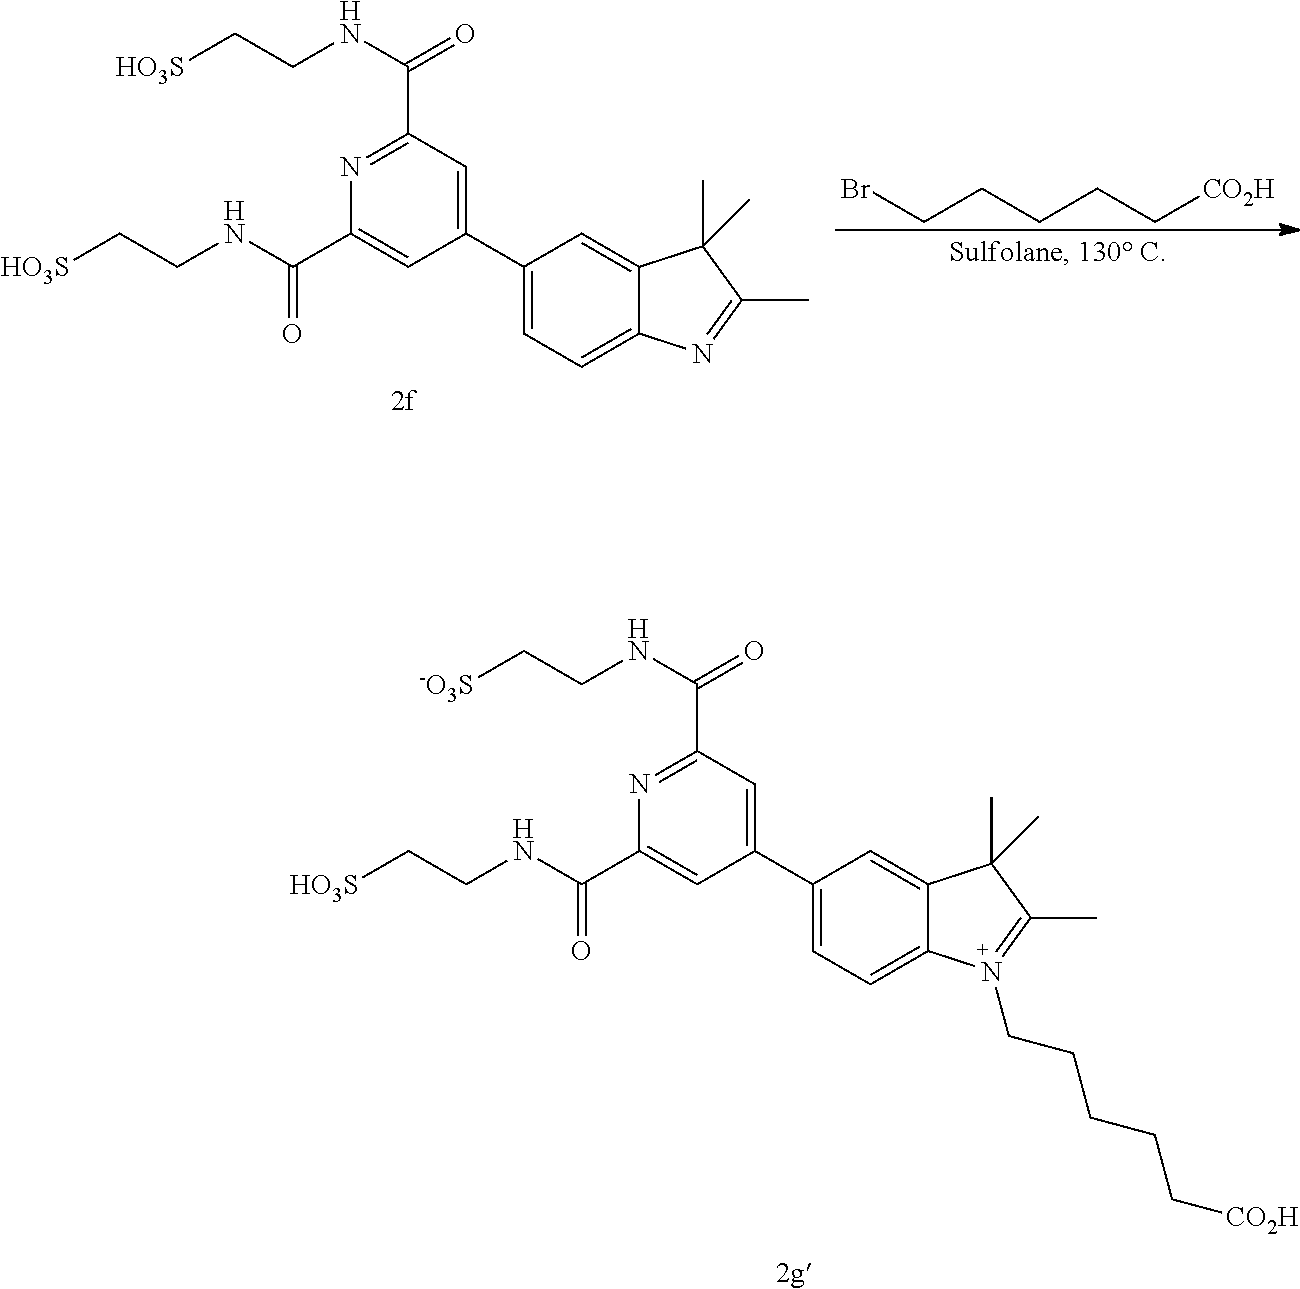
C1(C2=CC=C3C(=C2)C(C)(C)C(C)=N3)=CC(C(NCC[HO3S])=O)=NC(C(NCC[HO3S])=O)=C1.BrCCCCC[CO2H].C1(C2=CC=C3C(=C2)C(C)(C)C(C)=N3CCCCC[CO2H])=CC(C(NCC[-O3S])=O)=NC(C(NCC[HO3S])=O)=C1
